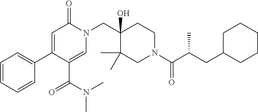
C1=CC=CC(C2=CC(=O)N(CC3(O)C(C)(C)CN(C(C(CC4CCCCC4)C)=O)CC3)C=C2C(=O)N(C)C)=C1
